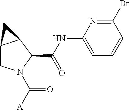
C12CN(C([A])=O)C(C(NC3=CC=CC(Br)=N3)=O)C1C2
